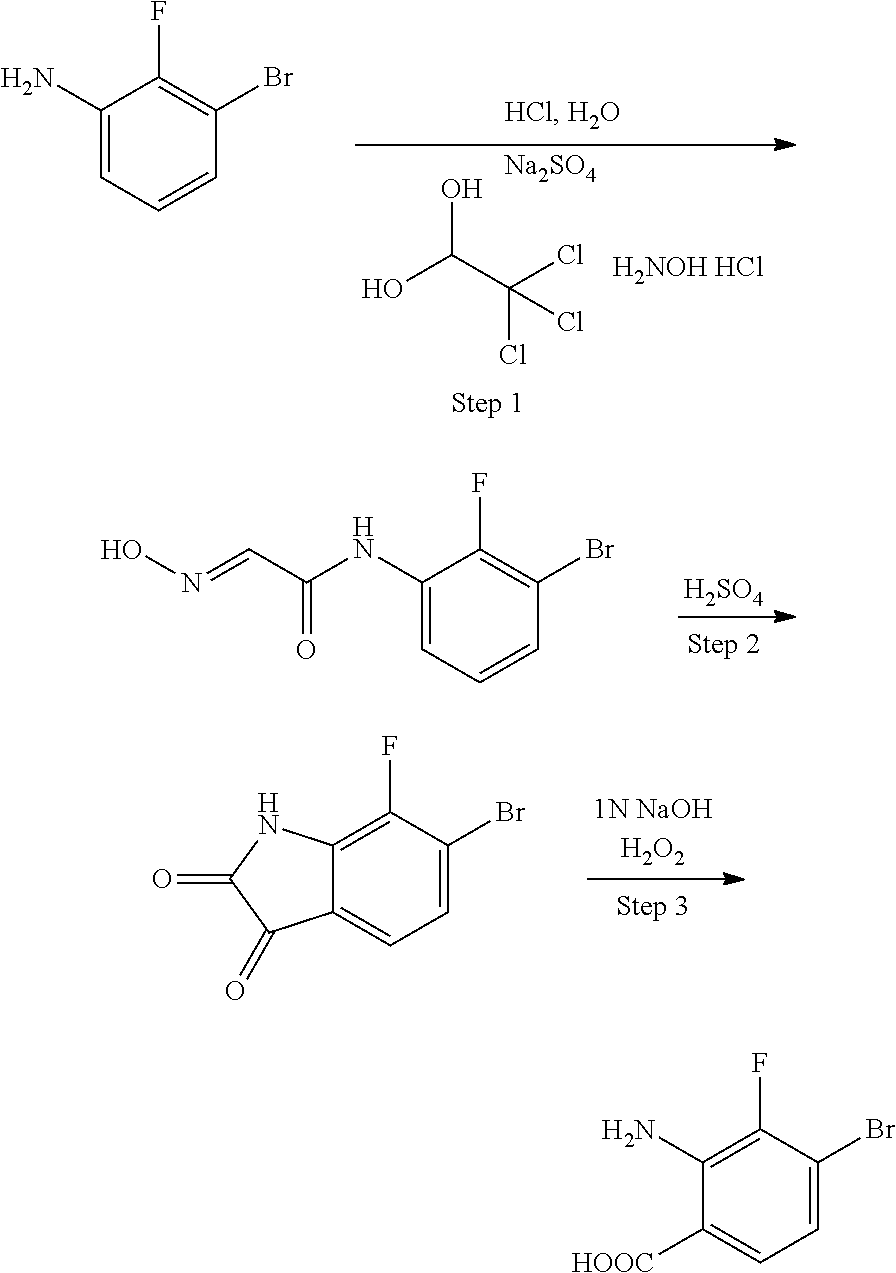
OC(C(Cl)(Cl)Cl)O.[H2NOH HCl].[Na2SO4].C1(N)=CC=CC(Br)=C1F.[H2SO4].ON=CC(NC1=CC=CC(Br)=C1F)=O.C12=C(F)C(Br)=CC=C1C(=O)C(=O)N2.C1(N)=C(F)C(Br)=CC=C1[HOOC]
